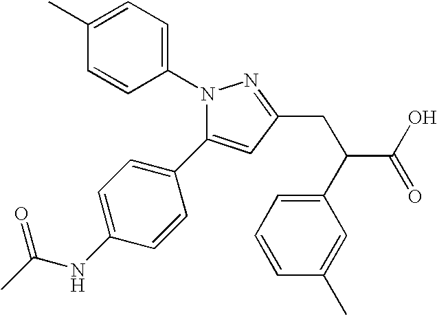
N1(C2=CC=C(C)C=C2)C(C2=CC=C(NC(C)=O)C=C2)=CC(CC(C(O)=O)C2=CC=CC(C)=C2)=N1
